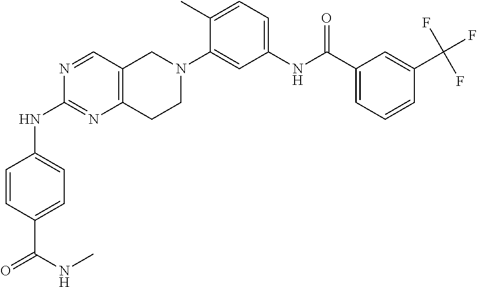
N1=CC2=C(N=C1NC1=CC=C(C(=O)NC)C=C1)CCN(C1=CC(NC(C3=CC=CC(C(F)(F)F)=C3)=O)=CC=C1C)C2
